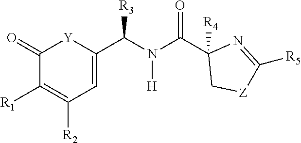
C1(=O)C([R1])=C([R2])C=C(C(N(C(C2([R4])C[Z]C([R5])=N2)=O)[H])[R3])[Y]1
